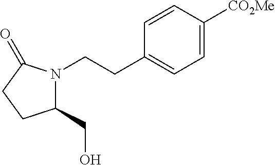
C1(CO)N(CCC2=CC=C([CO2Me])C=C2)C(=O)CC1
